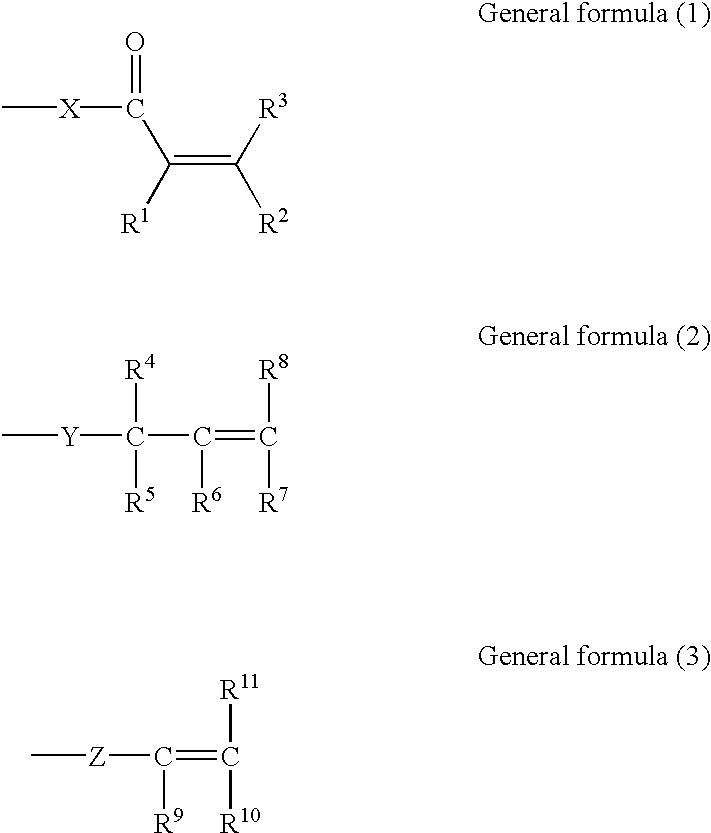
C[X]C(=O)C(=C([R3])[R2])[R1].C[Y]C([R4])([R5])C([R6])=C([R8])[R7].C[Z]C([R9])=C([R11])[R10]
